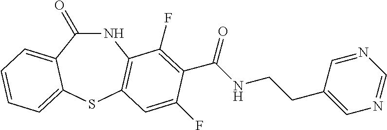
C1(=O)NC2=C(SC3=CC=CC=C13)C=C(F)C(C(NCCC1=CN=CN=C1)=O)=C2F
